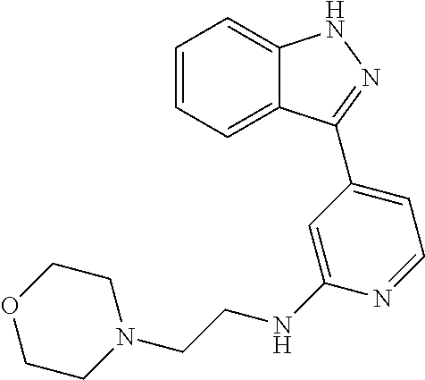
C1=CC=C2C(=C1)NN=C2C1=CC=NC(NCCN2CCOCC2)=C1
